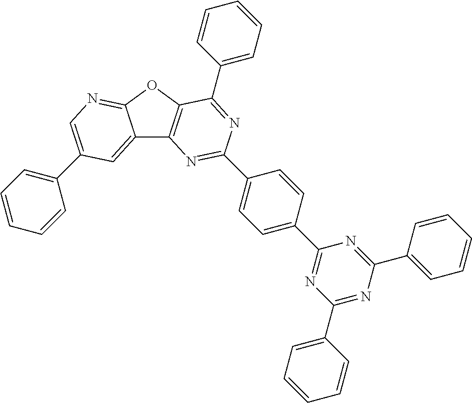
C1=C(C2=NC(C3=CC=CC=C3)=NC(C3=CC=CC=C3)=N2)C=CC(C2=NC3=C(OC4=NC=C(C5=CC=CC=C5)C=C34)C(C3=CC=CC=C3)=N2)=C1
